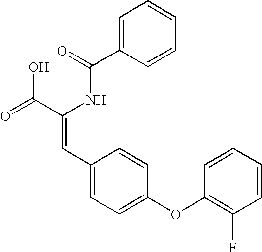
C1=C(C(=O)NC(C(=O)O)=CC2=CC=C(OC3=C(F)C=CC=C3)C=C2)C=CC=C1
